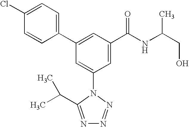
C1(C2=CC(C(NC(CO)C)=O)=CC(N3C(C(C)C)=NN=N3)=C2)=CC=C(Cl)C=C1
